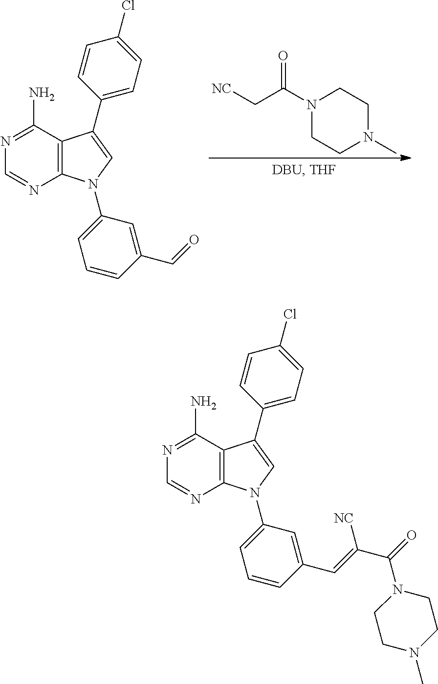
C12=C(N(C3=CC=CC(C=O)=C3)C=C1C1=CC=C(Cl)C=C1)N=CN=C2N.O=C(C[NC])N1CCN(C)CC1.C12=C(N(C3=CC=CC(C=C([NC])C(N4CCN(C)CC4)=O)=C3)C=C1C1=CC=C(Cl)C=C1)N=CN=C2N
